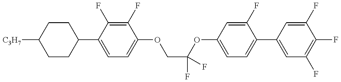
C1CC(C2=CC=C(OCC(F)(OC3=CC=C(C4=CC(F)=C(F)C(F)=C4)C(F)=C3)F)C(F)=C2F)CCC1[C3H7]
